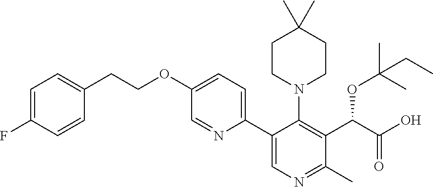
C1=C(F)C=CC(CCOC2=CC=C(C3=CN=C(C)C(C(C(O)=O)OC(C)(C)CC)=C3N3CCC(C)(C)CC3)N=C2)=C1
